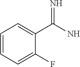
C1(C(N)=N)=CC=CC=C1F
